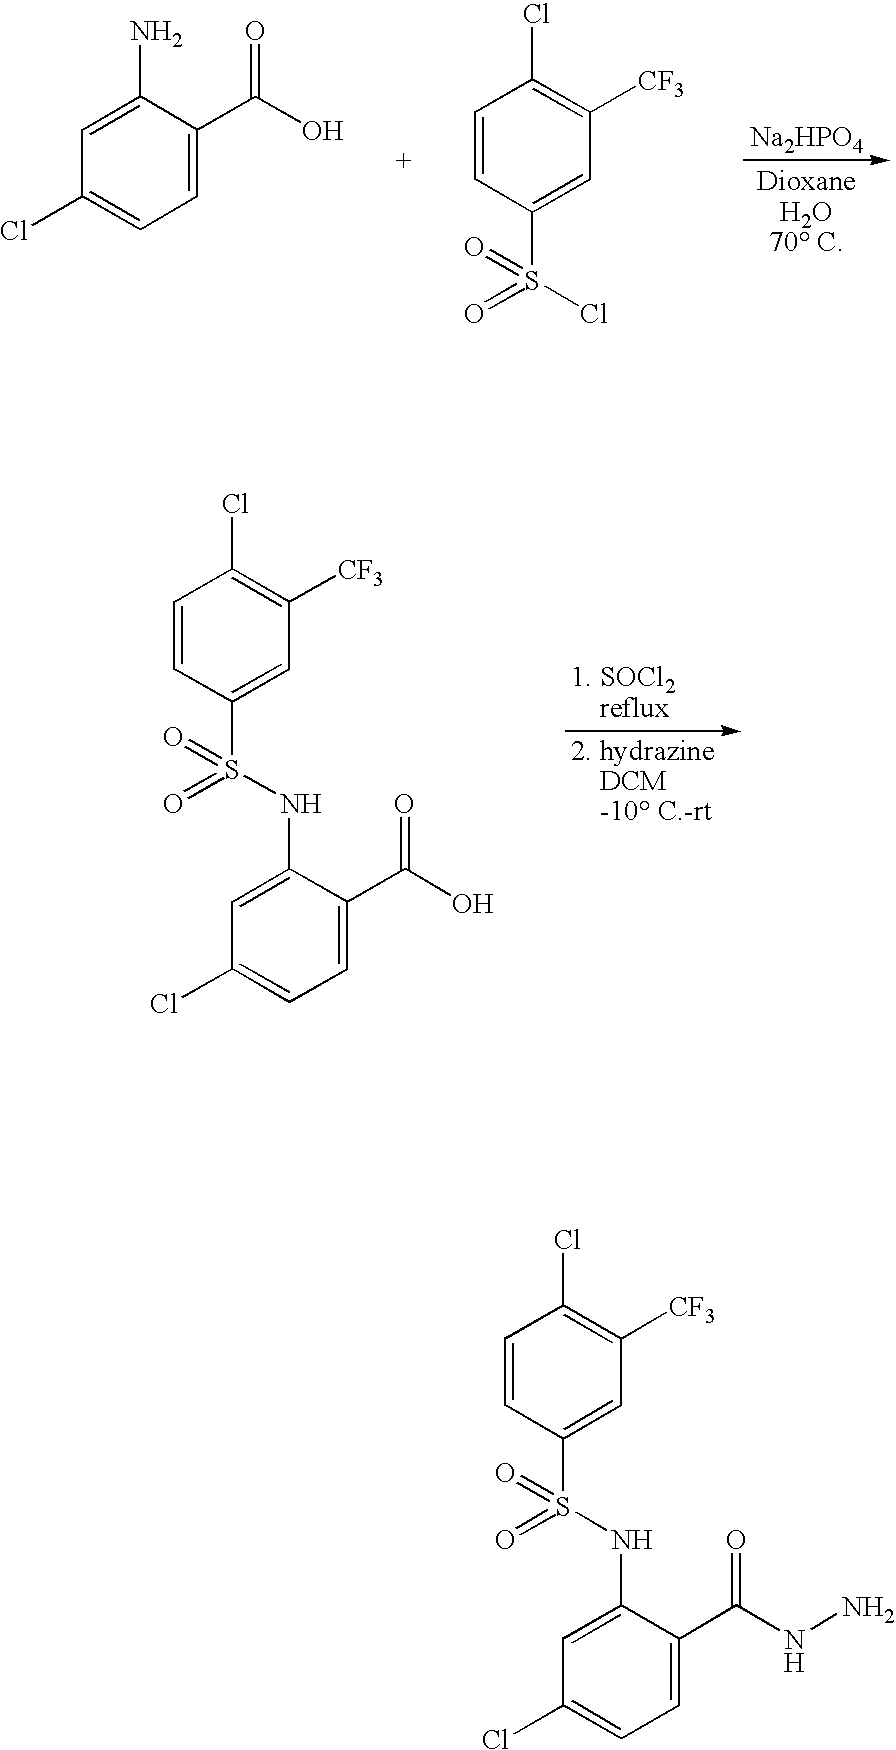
C1=CC(S(=O)(NC2=CC(Cl)=CC=C2C(=O)O)=O)=CC([CF3])=C1Cl.[Na2HPO4].[DioxaneH2O70 C].C1=C(N)C(C(=O)O)=CC=C1Cl.C1=CC(S(=O)(Cl)=O)=CC([CF3])=C1Cl.C1=CC(S(=O)(NC2=CC(Cl)=CC=C2C(=O)NN)=O)=CC([CF3])=C1Cl
